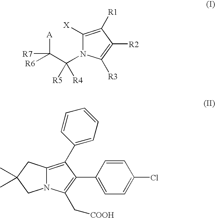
C1([X])=C([R1])C([R2])=C([R3])N1C(C([R6])([A])[R7])([R5])[R4].C1=CC(C2=C(C[COOH])N3C(=C2C2=CC=CC=C2)CC(C)(C)C3)=CC=C1Cl
